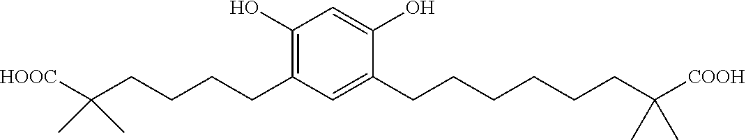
C1=C(O)C(CCCCCCC(C)(C)[COOH])=CC(CCCCC(C)(C)[HOOC])=C1O
